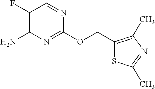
C1(F)=C(N)N=C(OCC2=C(C)N=C(C)S2)N=C1
